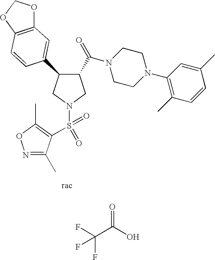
N1(S(=O)(=O)C2=C(C)ON=C2C)CC(C(=O)N2CCN(C3=C(C)C=CC(C)=C3)CC2)C(C2=CC3=C(OCO3)C=C2)C1.FC(C(O)=O)(F)F
